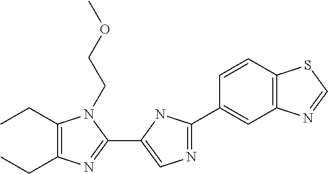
C1(CC)=C(CC)N(CCOC)C(C2=CN=C(C3=CC4=C(C=C3)SC=N4)N2)=N1
